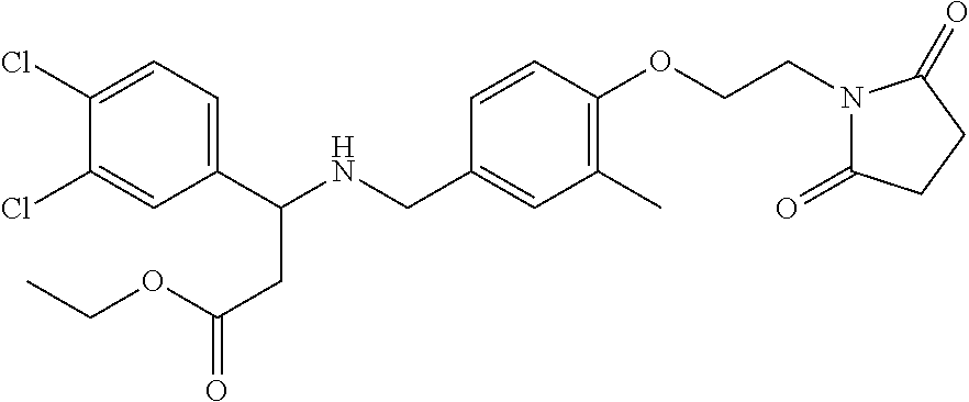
C1(C(NCC2=CC(C)=C(OCCN3C(=O)CCC3=O)C=C2)CC(=O)OCC)=CC=C(Cl)C(Cl)=C1
